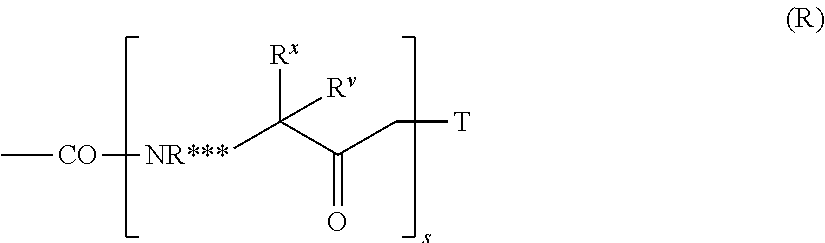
C[CO][NR***]C(C(C[T])=O)([Rx])[Rv]
